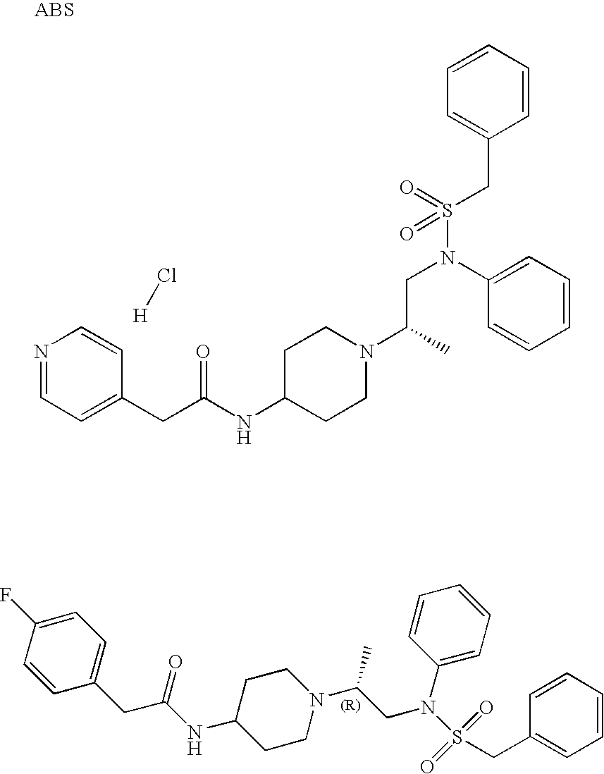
C1(CC(NC2CCN(C(C)CN(C3=CC=CC=C3)S(CC3=CC=CC=C3)(=O)=O)CC2)=O)=CC=NC=C1.[H]Cl.C1=C(F)C=CC(CC(NC2CCN(C(CN(S(=O)(=O)CC3=CC=CC=C3)C3=CC=CC=C3)C)CC2)=O)=C1
